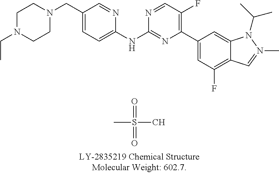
C1N(CC)CCN(CC2=CC=C(NC3=NC(C4=CC(F)=C5C(=C4)N(C(C)C)N(C)=C5)=C(F)C=N3)N=C2)C1.CS(C)(=O)=O
